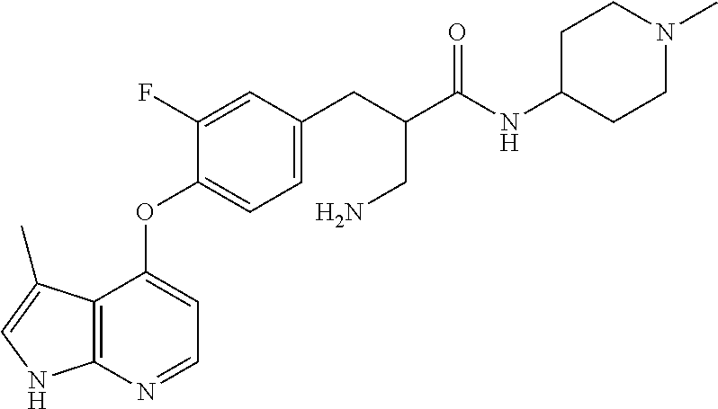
C12=C(N=CC=C1OC1=CC=C(CC(CN)C(NC3CCN(C)CC3)=O)C=C1F)NC=C2C
